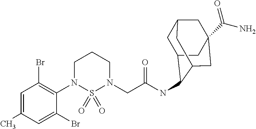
C1=C(C)C=C(Br)C(N2S(=O)(=O)N(CC(NC3C4CC5CC(C(N)=O)(CC3C5)C4)=O)CCC2)=C1Br
